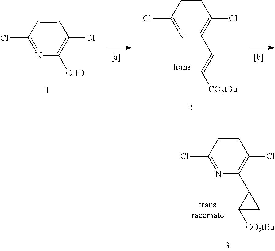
C1=CC(Cl)=NC([CHO])=C1Cl.C1=CC(Cl)=NC(C=C[CO2tBu])=C1Cl.C1=CC(Cl)=NC(C2C([CO2tBu])C2)=C1Cl
